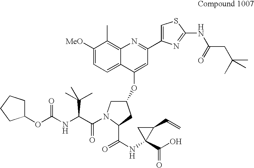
C1([MeO])=CC=C2C(=C1C)N=C(C1=CSC(NC(CC(C)(C)C)=O)=N1)C=C2OC1CN(C(=O)C(C(C)(C)C)NC(OC2CCCC2)=O)C(C(=O)NC2(C(=O)O)C(C=C)C2)C1
